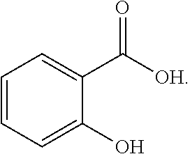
C1=CC=C(O)C(C([OH])=O)=C1
